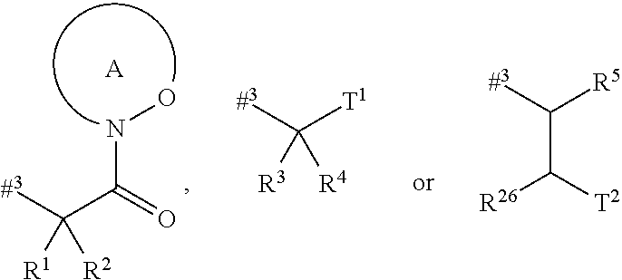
C(C(=O)NO)([#3])([R1])[R2].[A].C([T1])([#3])([R3])[R4].C([R5])([#3])C([T2])[R26]
